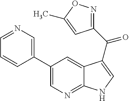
C1(C2=CN=CC=C2)=CN=C2C(=C1)C(C(=O)C1=NOC(C)=C1)=CN2
